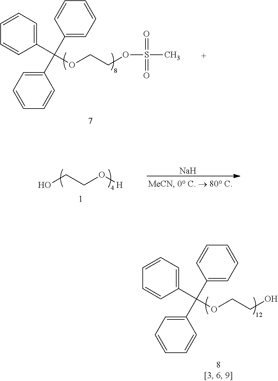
OCCO[H].[Na].C1(C(OCCO)(C2=CC=CC=C2)C2=CC=CC=C2)=CC=CC=C1.C1(C(OCCOS(=O)(=O)C)(C2=CC=CC=C2)C2=CC=CC=C2)=CC=CC=C1
